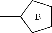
C1CCC(C)C1.B
